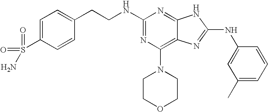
N(C1=NC(N2CCOCC2)=C2C(=N1)NC(NC1=CC(C)=CC=C1)=N2)CCC1=CC=C(S(=O)(=O)N)C=C1
